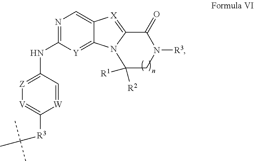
N1=C(NC2=[Z][V]=C([R3]C(C)(C)C)[W]=C2)[Y]=C2C(=C1)[X]=C1N2C([R1])([R2])CN([R3])C1=O
